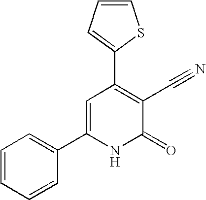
C1=CC=CC(C2=CC(C3=CC=CS3)=C(C#N)C(=O)N2)=C1
